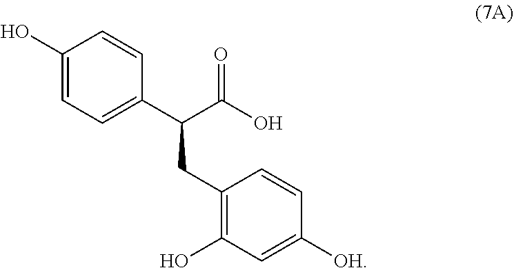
C1(O)=CC=C(C(C(O)=O)CC2=C(O)C=C([OH])C=C2)C=C1
